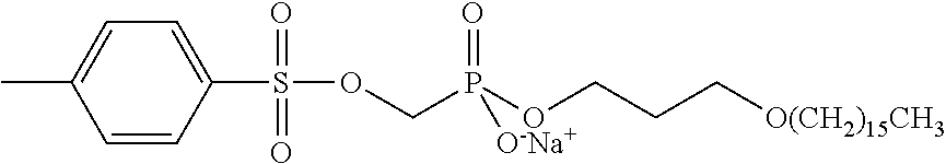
C1=CC(S(OCP(=O)(OCCC[O(CH2)15CH3])[O-Na+])(=O)=O)=CC=C1C
